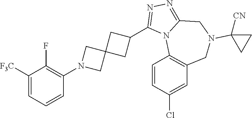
C1([F3C])=CC=CC(N2CC3(C2)CC(C2=NN=C4N2C2=C(CN(C5([CN])CC5)C4)C=C(Cl)C=C2)C3)=C1F
